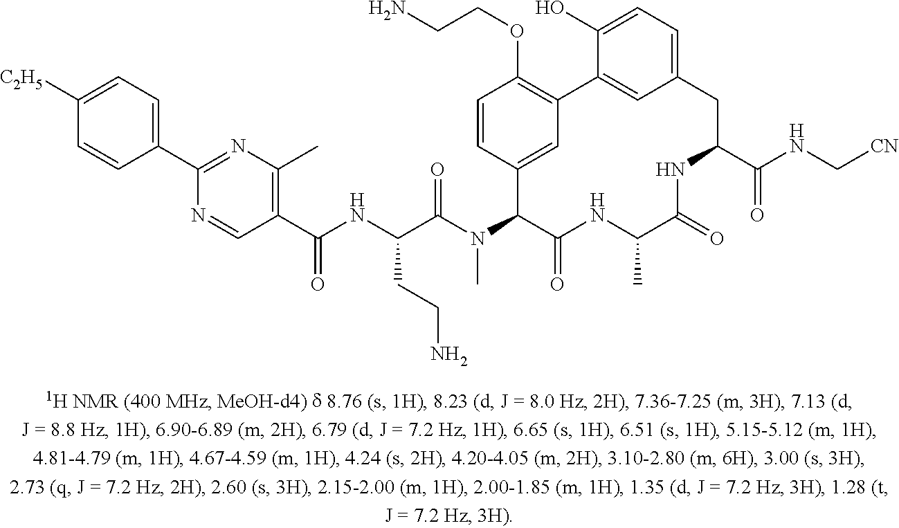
C1(C2=NC(C)=C(C(NC(C(N(C3C(=O)NC(C)C(=O)NC(C(NC[CN])=O)CC4=CC=C(O)C(=C4)C4=C(OCCN)C=CC3=C4)C)=O)CCN)=O)C=N2)=CC=C([C2H5])C=C1
